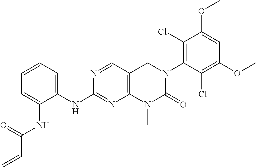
C1=CC=C(NC2=NC3=C(C=N2)CN(C2=C(Cl)C(OC)=CC(OC)=C2Cl)C(=O)N3C)C(NC(C=C)=O)=C1
